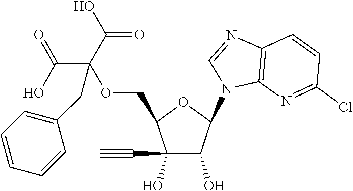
C1(O)(C#C)C(O)C(N2C=NC3=C2N=C(Cl)C=C3)OC1COC(C(=O)O)(C(O)=O)CC1=CC=CC=C1
